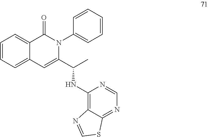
C1=CC=C2C(=C1)C(=O)N(C1=CC=CC=C1)C(C(C)NC1=C3C(=NC=N1)SC=N3)=C2
